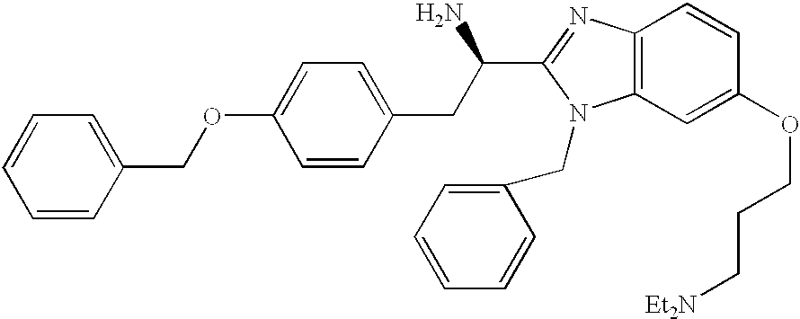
C1=CC(COC2=CC=C(CC(C3=NC4=C(N3CC3=CC=CC=C3)C=C(OCCC[Et2N])C=C4)N)C=C2)=CC=C1
